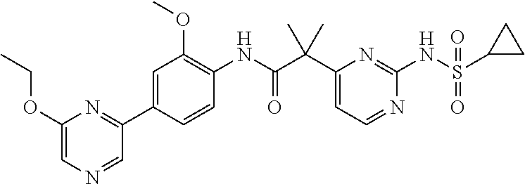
C1(C(C(NC2=C(OC)C=C(C3=NC(OCC)=CN=C3)C=C2)=O)(C)C)=CC=NC(NS(C2CC2)(=O)=O)=N1
